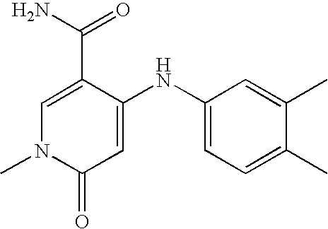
C1(C(=O)N)=CN(C)C(=O)C=C1NC1=CC=C(C)C(C)=C1
